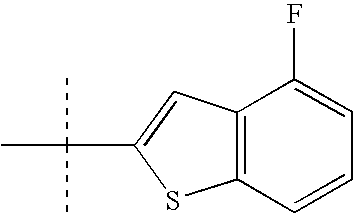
C1=C(F)C2=C(C=C1)SC(C(C)(C)C)=C2
